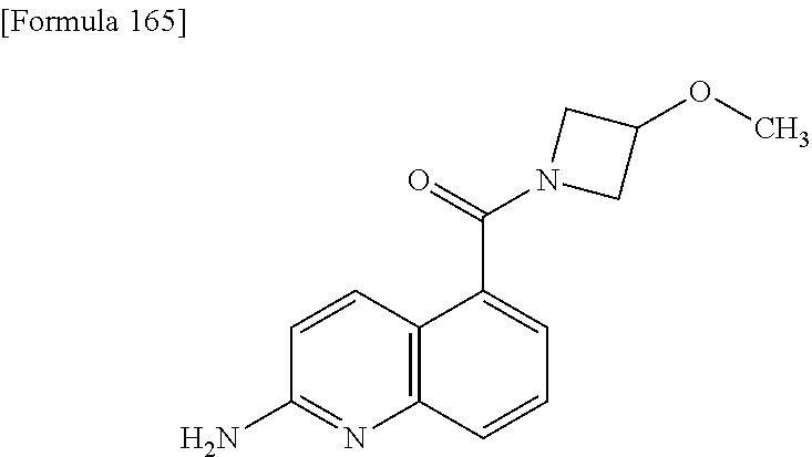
C1(N)=NC2=C(C=C1)C(C(=O)N1CC(OC)C1)=CC=C2
